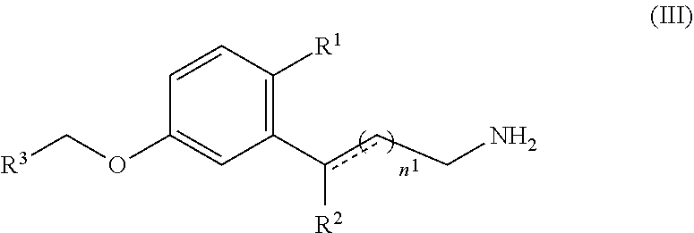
C1=CC([R1])=C(c(cCN)[R2])C=C1OC[R3]
